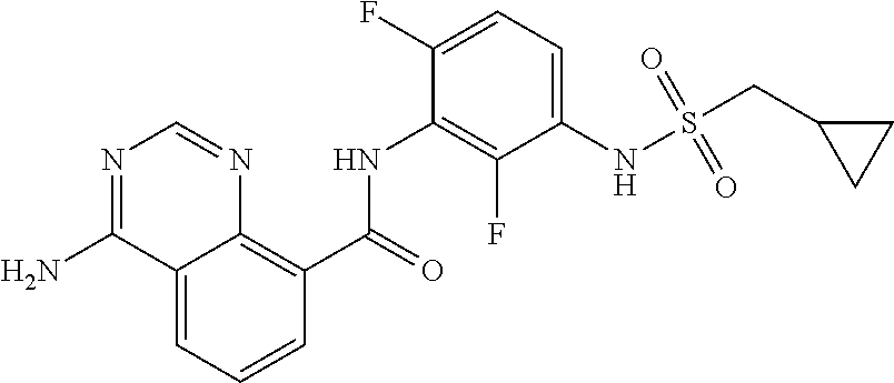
C1=CC=C2C(=C1C(NC1=C(F)C(NS(CC3CC3)(=O)=O)=CC=C1F)=O)N=CN=C2N
